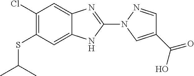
S(C1=C(Cl)C=C2C(=C1)NC(N1N=CC(C(=O)O)=C1)=N2)C(C)C
